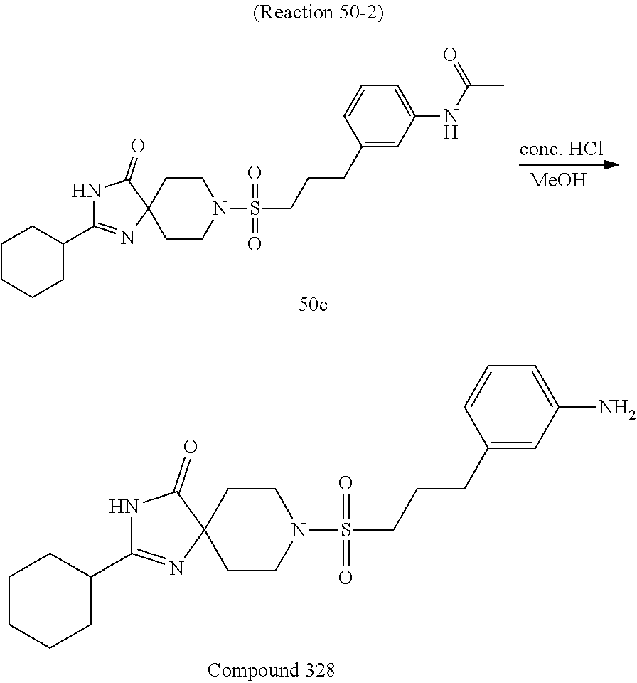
C1CCCC(C2=NC3(C(=O)N2)CCN(S(CCCC2=CC(NC(C)=O)=CC=C2)(=O)=O)CC3)C1.[MeOH].C1CCCC(C2=NC3(C(=O)N2)CCN(S(CCCC2=CC(N)=CC=C2)(=O)=O)CC3)C1
